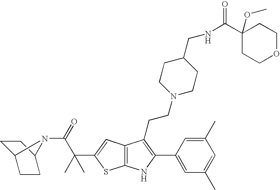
C12=C(C=C(C(C(=O)N3C4CCC3CC4)(C)C)S1)C(CCN1CCC(CNC(C3(OC)CCOCC3)=O)CC1)=C(C1=CC(C)=CC(C)=C1)N2
